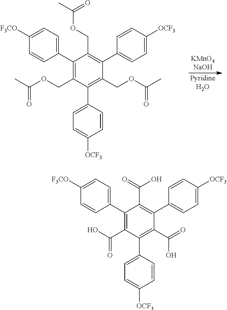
[PyridineH2O].C1(C2=CC=C([F3CO])C=C2)=C(COC(=O)C)C(C2=CC=C([OCF3])C=C2)=C(COC(=O)C)C(C2=CC=C([OCF3])C=C2)=C1COC(=O)C.C1(C2=CC=C([F3CO])C=C2)=C(C(=O)O)C(C2=CC=C([OCF3])C=C2)=C(C(=O)O)C(C2=CC=C([OCF3])C=C2)=C1C(=O)O
